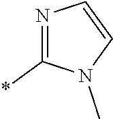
N1=C(*)N(C)C=C1
